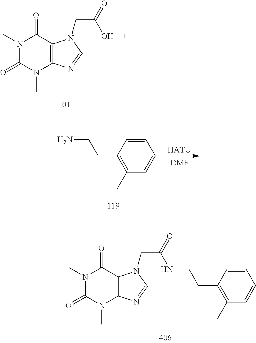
C12=C(C(=O)N(C)C(=O)N1C)N(CC(=O)O)C=N2.NCCC1=C(C)C=CC=C1.[HATU].[DMF].C12=C(C(=O)N(C)C(=O)N1C)N(CC(=O)NCCC1=C(C)C=CC=C1)C=N2
